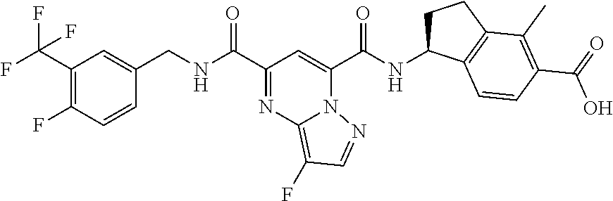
C1(F)=C(C(F)(F)F)C=C(CNC(C2=NC3=C(F)C=NN3C(C(NC3CCC4=C3C=CC(C(O)=O)=C4C)=O)=C2)=O)C=C1
